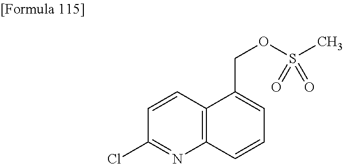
C1(Cl)=NC2=C(C=C1)C(COS(C)(=O)=O)=CC=C2
